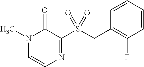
C1=CC=CC(F)=C1CS(C1=NC=CN(C)C1=O)(=O)=O
